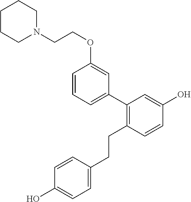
C1=CC(CCC2=C(C3=CC=CC(OCCN4CCCCC4)=C3)C=C(O)C=C2)=CC=C1O
